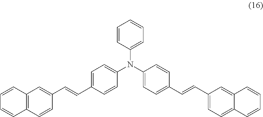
C1=CC(N(C2=CC=C(C=CC3=CC=C4C(=C3)C=CC=C4)C=C2)C2=CC=C(C=CC3=CC4=C(C=C3)C=CC=C4)C=C2)=CC=C1
